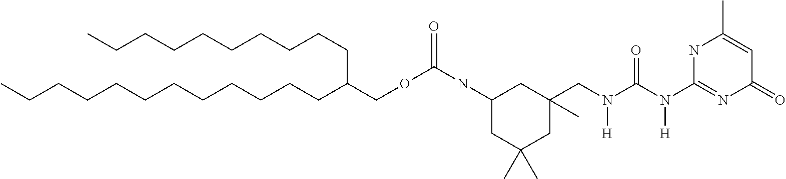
C(CCCCCC(COC(=O)NC1CC(C)(C)CC(C)(CN([H])C(N([H])C2=NC(=O)C=C(C)N2)=O)C1)CCCCCCCCCC)CCCCCC
